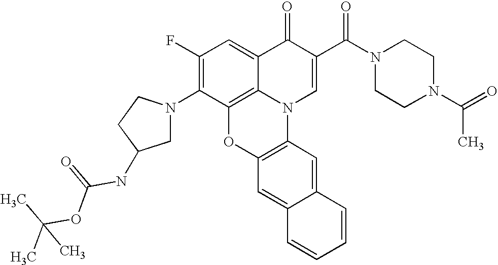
C1(F)=C(N2CC(NC(OC(C)(C)C)=O)CC2)C2=C3C(=C1)C(=O)C(C(N1CCN(C(=O)C)CC1)=O)=CN3C1=C(O2)C=C2C(=C1)C=CC=C2
